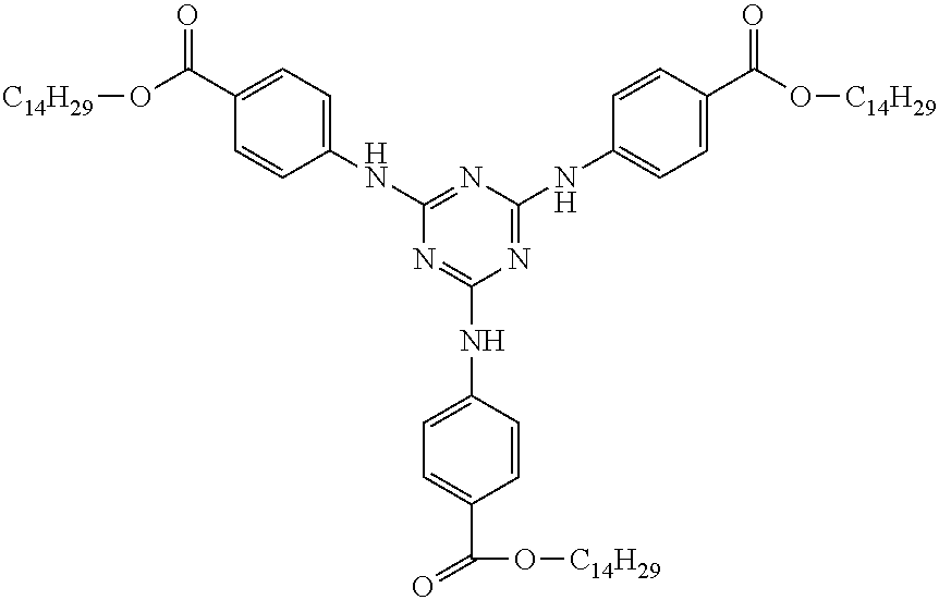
C1=CC(NC2=NC(NC3=CC=C(C(O[C14H29])=O)C=C3)=NC(NC3=CC=C(C(O[C14H29])=O)C=C3)=N2)=CC=C1C(O[C14H29])=O
